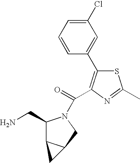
S1C(C2=CC(Cl)=CC=C2)=C(C(=O)N2C(CN)C3C(C2)C3)N=C1C
